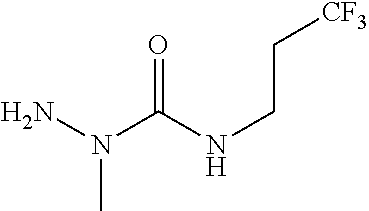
NN(C(NCC[CF3])=O)C
